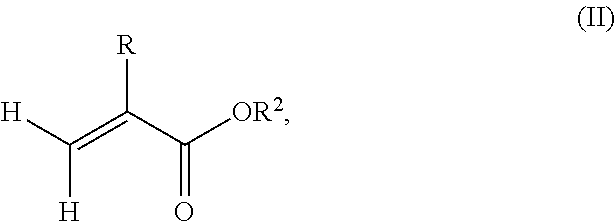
C(=C(C([OR2])=O)[R])([H])[H]
